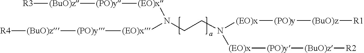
[(EO)x](N(CCN([(EO)x][(PO)y][(BuO)z][R1])[(EO)x][(PO)y][(BuO)z][R2])[(EO)x][(PO)y][(BuO)z][R3])[(PO)y][(BuO)z][R4]
